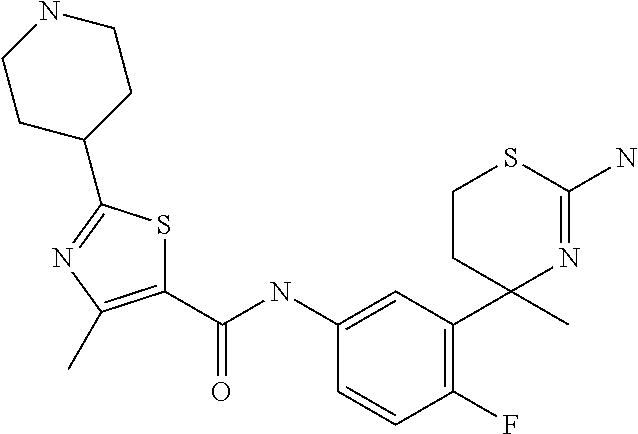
C1(C(NC2=CC(C3(C)N=C(N)SCC3)=C(F)C=C2)=O)=C(C)N=C(C2CCNCC2)S1
